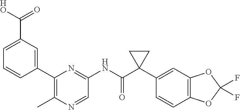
C1(C2=CC(C([HO])=O)=CC=C2)=C(C)N=CC(NC(C2(C3=CC4=C(C=C3)OC(F)(F)O4)CC2)=O)=N1
